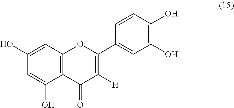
C12=C(C=C(O)C=C1O)OC(C1=CC(O)=C(O)C=C1)=C([H])C2=O
